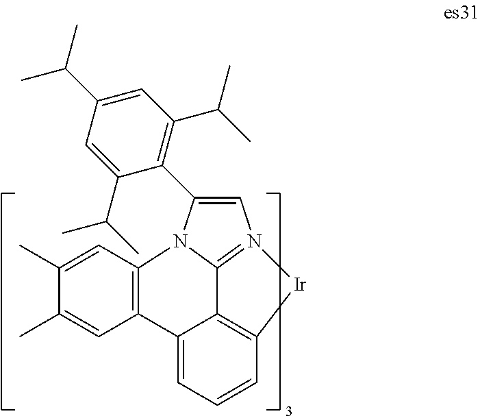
C12=C(C=C(C)C(C)=C1)N1C3=N(C=C1C1=C(C(C)C)C=C(C(C)C)C=C1C(C)C)[Ir]C1=C3C2=CC=C1
